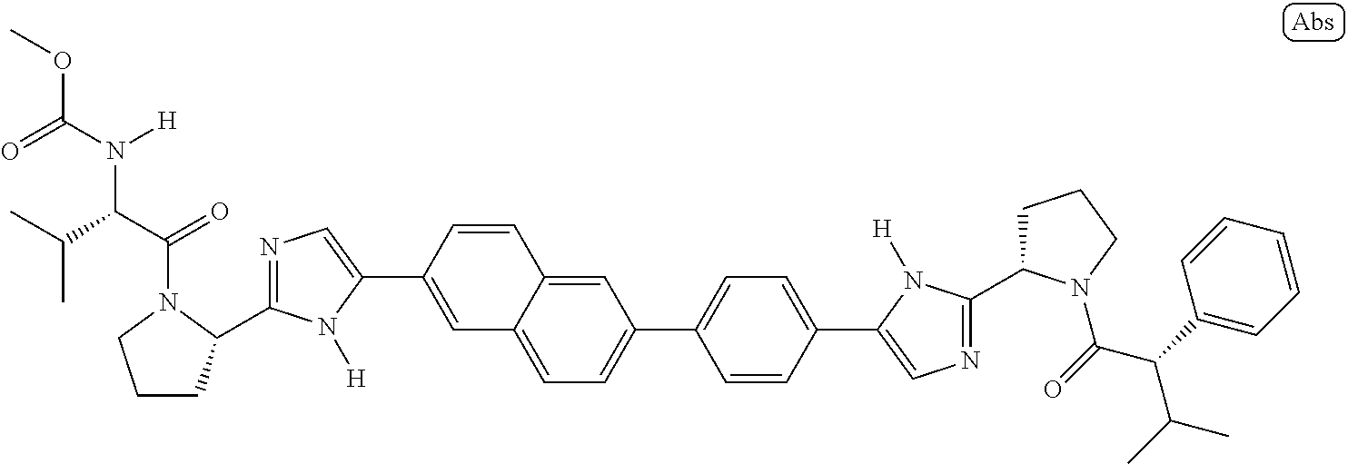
N1=C(C2CCCN2C(C(C(C)C)N(C(=O)OC)[H])=O)N([H])C(C2=CC3=CC=C(C4=CC=C(C5=CN=C(C6CCCN6C(=O)C(C6=CC=CC=C6)C(C)C)N5[H])C=C4)C=C3C=C2)=C1
